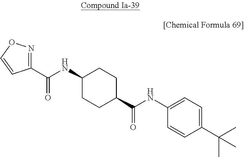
C1(C(NC2CCC(C(NC3=CC=C(C(C)(C)C)C=C3)=O)CC2)=O)=NOC=C1
